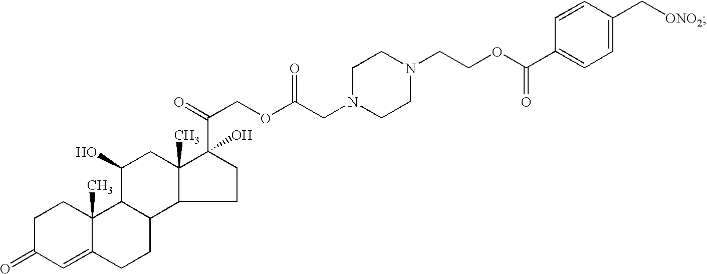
C1C(=O)C=C2C(C)(C1)C1C(CC2)C2C(C)(CC1O)C(C(COC(CN1CCN(CCOC(C3=CC=C(C[ONO2])C=C3)=O)CC1)=O)=O)(O)CC2
